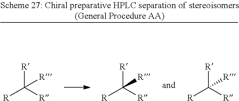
[R]C([R])([R])[R].[R]C([R])([R])[R].[R]C([R])([R])[R]
